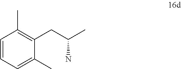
C1=CC(C)=C(CC(C)N)C(C)=C1
